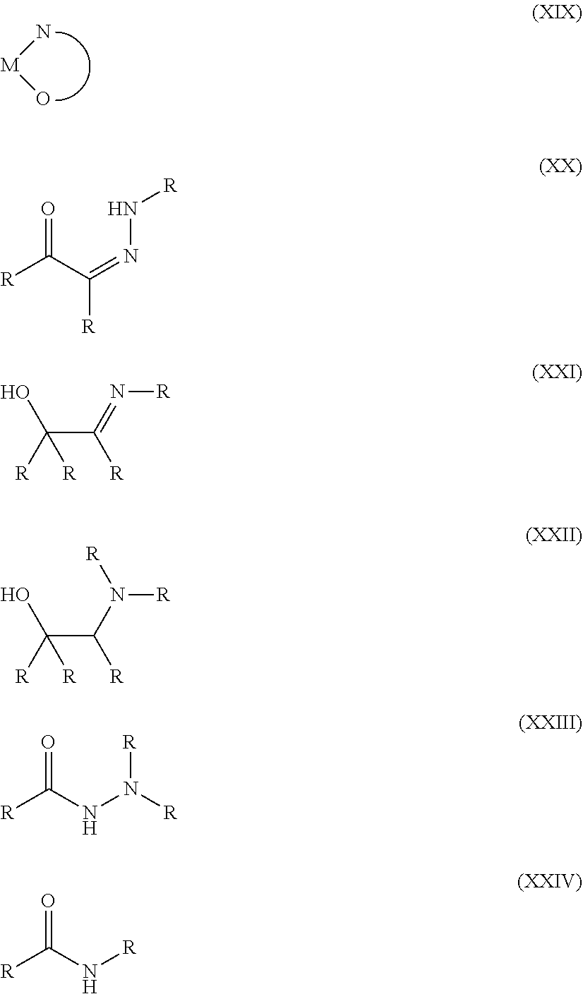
[M](N)O.[R]C(C(=NN[R])[R])=O.C(C([R])=N[R])([R])([R])O.C(C([R])N([R])[R])([R])([R])O.[R]C(NN([R])[R])=O.[R]C(N[R])=O
